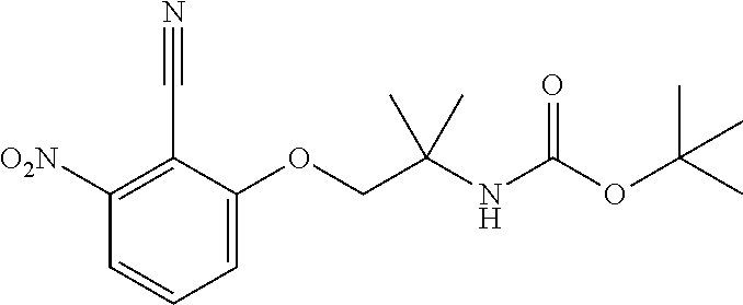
[O2N]C1=C(C#N)C(OCC(NC(OC(C)(C)C)=O)(C)C)=CC=C1
